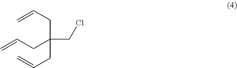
C=CCC(CC=C)(CCl)CC=C
